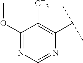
C1(OC)=NC=NC(C(C)C)=C1[CF3]
